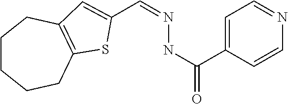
C1CCCC2=C(C1)C=C(C=NNC(=O)C1=CC=NC=C1)S2
